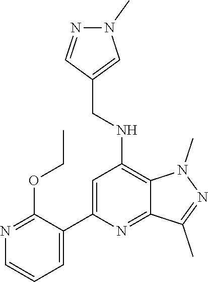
CCOC1=NC=CC=C1C1=CC(NCC2=CN(C)N=C2)=C2N(C)N=C(C)C2=N1
